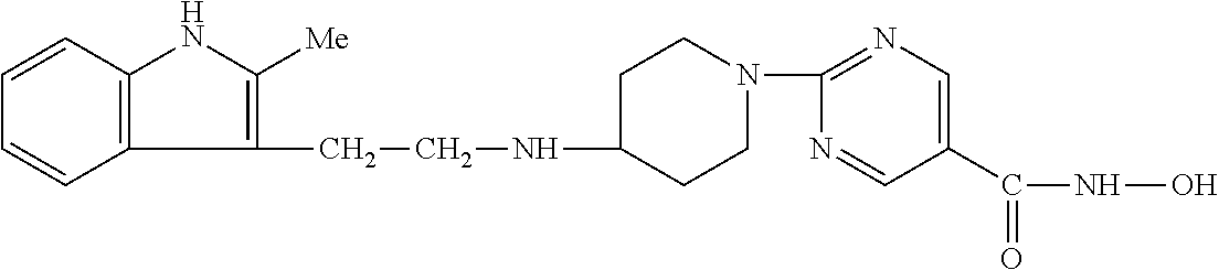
C1(CCNC2CCN(C3=NC=C(C(NO)=O)C=N3)CC2)=C([Me])NC2=C1C=CC=C2
